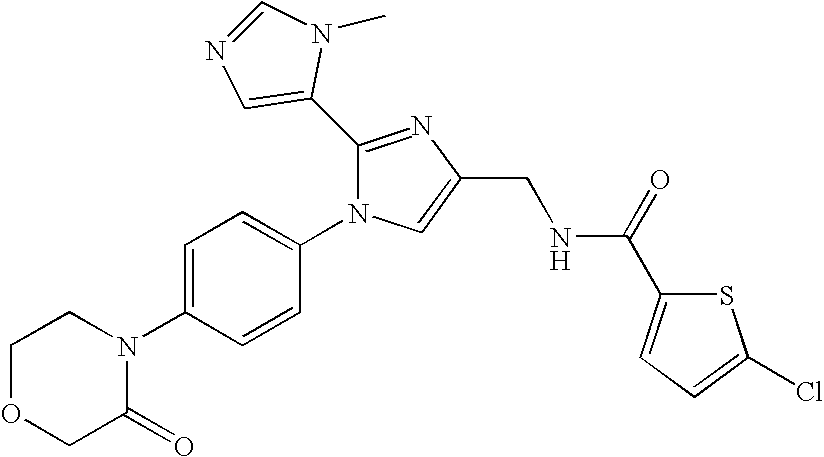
C1OCC(=O)N(C2=CC=C(N3C(C4=CN=CN4C)=NC(CNC(C4=CC=C(Cl)S4)=O)=C3)C=C2)C1
